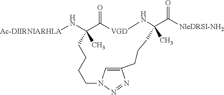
N([Ac-DIIRNIARHLA])C1(C)C(=O)[VGD]NC(C([NleDRSI-NH2])=O)(C)CCCC2=CN(N=N2)CCCC1
